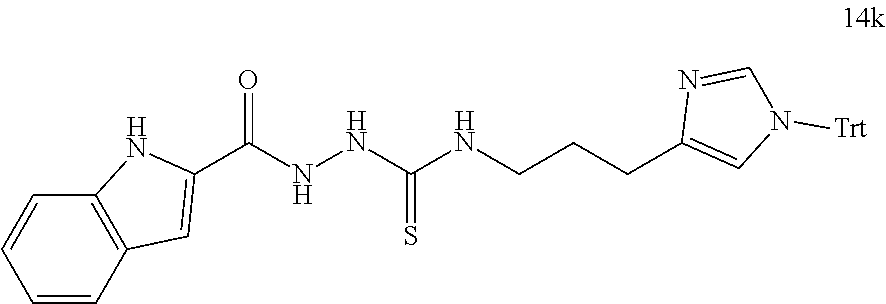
C1=CC2=C(C=C1)NC(C(NNC(NCCCC1=CN([Trt])C=N1)=S)=O)=C2
